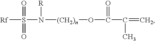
[Rf]S(=O)(=O)N([R])[(CH2)n]OC(=O)C(C)=C
